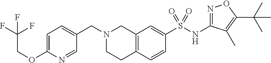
C1=C(OCC(F)(F)F)N=CC(CN2CCC3=C(C2)C=C(S(NC2=NOC(C(C)(C)C)=C2C)(=O)=O)C=C3)=C1
